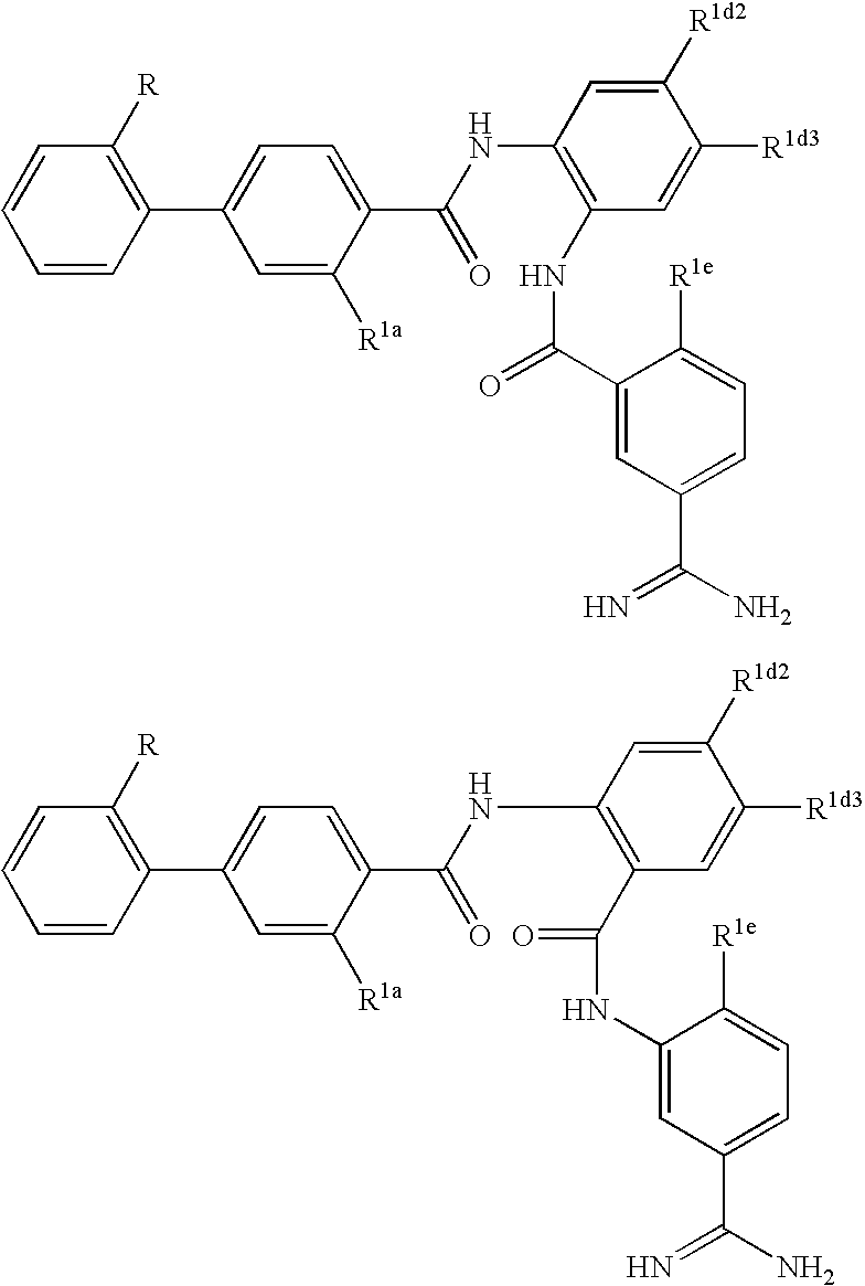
C1=CC(C2=CC=C(C(NC3=C(NC(=O)C4=CC(C(N)=N)=CC=C4[R1e])C=C([R1d3])C([R1d2])=C3)=O)C([R1a])=C2)=C([R])C=C1.C1=CC(C2=CC=C(C(NC3=C(C(NC4=CC(C(N)=N)=CC=C4[R1e])=O)C=C([R1d3])C([R1d2])=C3)=O)C([R1a])=C2)=C([R])C=C1
